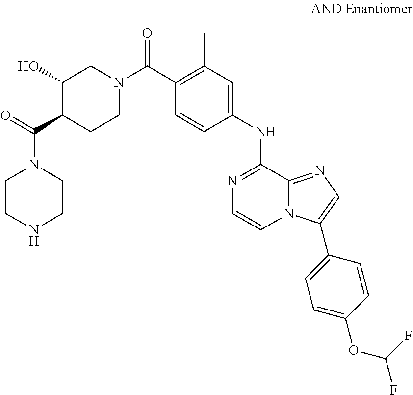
C1(C)=C(C(N2CC(O)C(C(N3CCNCC3)=O)CC2)=O)C=CC(NC2=NC=CN3C2=NC=C3C2=CC=C(OC(F)F)C=C2)=C1
